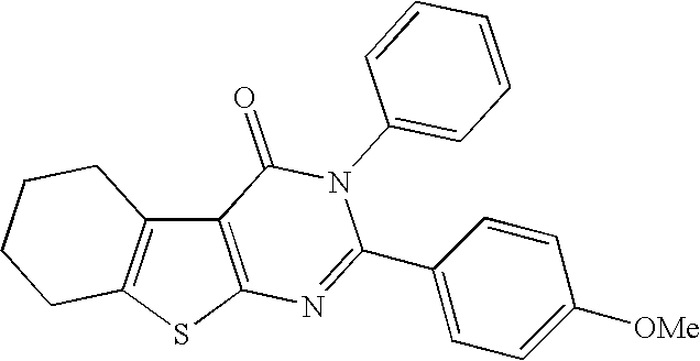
C12=C(SC3=C1CCCC3)N=C(C1=CC=C([OMe])C=C1)N(C1=CC=CC=C1)C2=O
